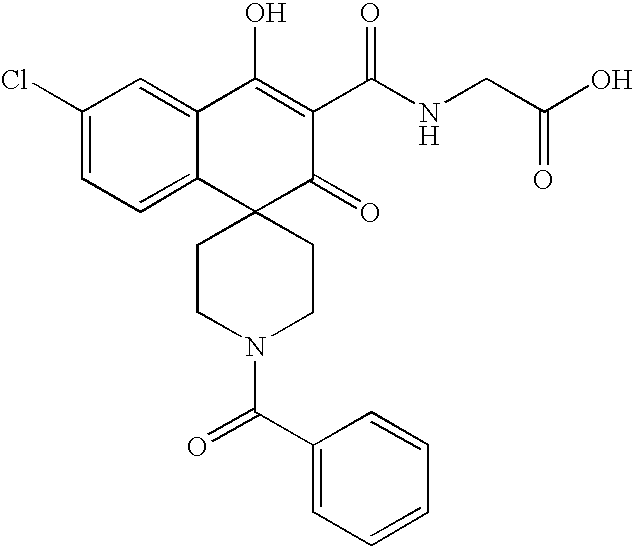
C12=CC=C(Cl)C=C1C(O)=C(C(NCC(O)=O)=O)C(=O)C21CCN(C(C2=CC=CC=C2)=O)CC1
